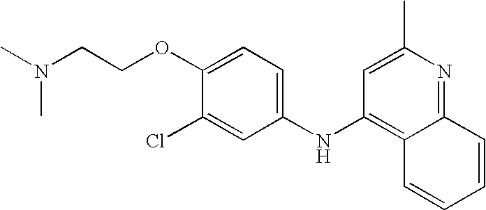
N(C1=C2C(=NC(C)=C1)C=CC=C2)C1=CC=C(OCCN(C)C)C(Cl)=C1
